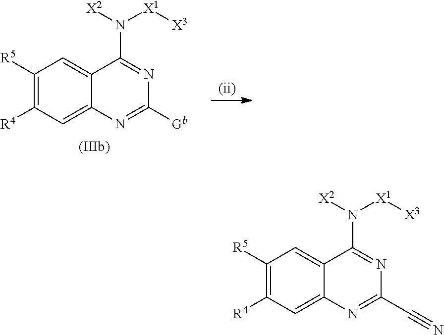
C1(C#N)=NC2=CC([R4])=C([R5])C=C2C(N([X2])[X1][X3])=N1.C1([Gb])=NC2=CC([R4])=C([R5])C=C2C(N([X2])[X1][X3])=N1
